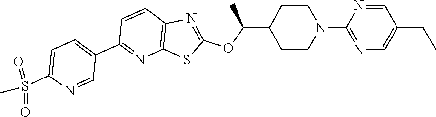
C1(N2CCC(C(OC3=NC4=C(S3)N=C(C3=CC=C(S(C)(=O)=O)N=C3)C=C4)C)CC2)=NC=C(CC)C=N1
